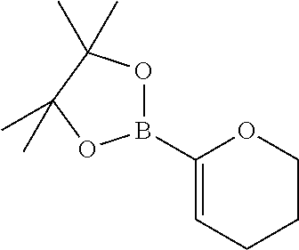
B1(C2=CCCCO2)OC(C)(C)C(C)(C)O1
